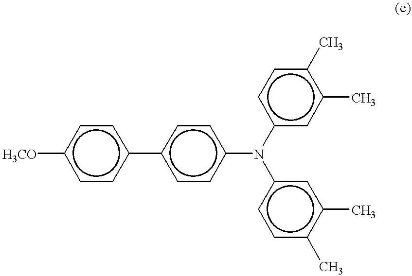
[H3CO]c1ccc(-c2ccc(N(c3ccc(C)c(C)c3)c3cc(C)c(C)cc3)cc2)cc1
